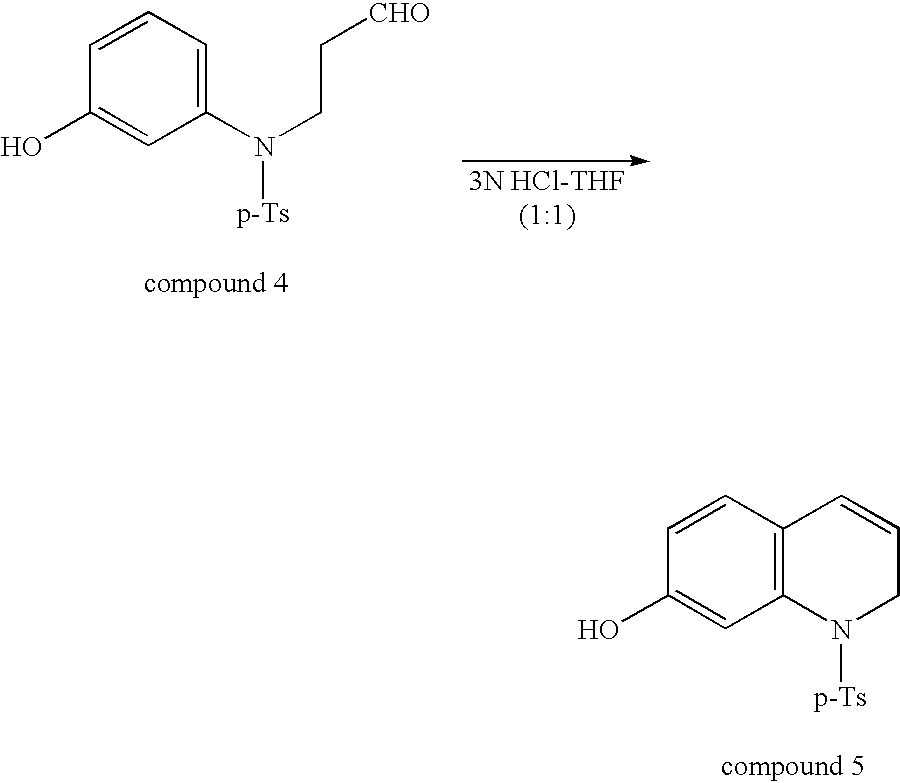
C1=CC(O)=CC2=C1C=CCN2[p-Ts].[3N HCl-THF].C1=CC(O)=CC(N(CC[CHO])[p-Ts])=C1
